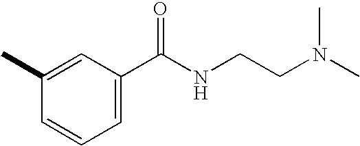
CC1=CC(C(NCCN(C)C)=O)=CC=C1
